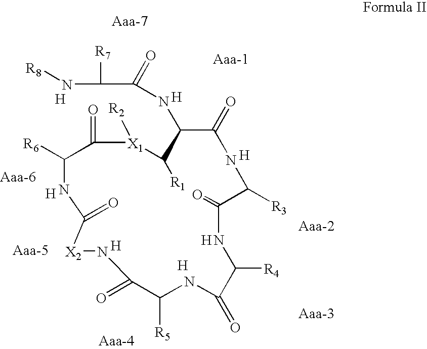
[R5]C1C(=O)N[X2]C(=O)NC([R6])C(=O)[X1]([R2])C([R1])C(NC(C([R7])N[R8])=O)C(=O)NC([R3])C(=O)NC([R4])C(=O)N1.[H].[H].[H].[H].[H].[H].[H]
